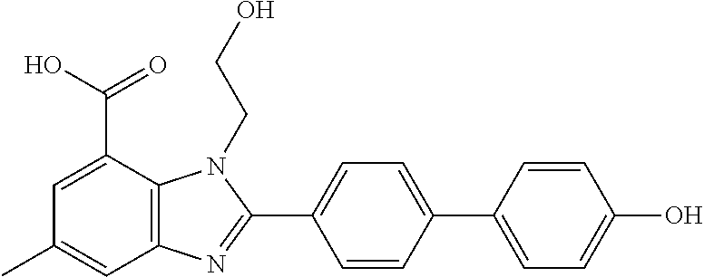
C1=CC(C2=CC=C(O)C=C2)=CC=C1C1=NC2=C(N1CCO)C(C(O)=O)=CC(C)=C2
